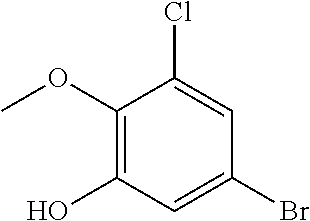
C1(OC)=C(O)C=C(Br)C=C1Cl
